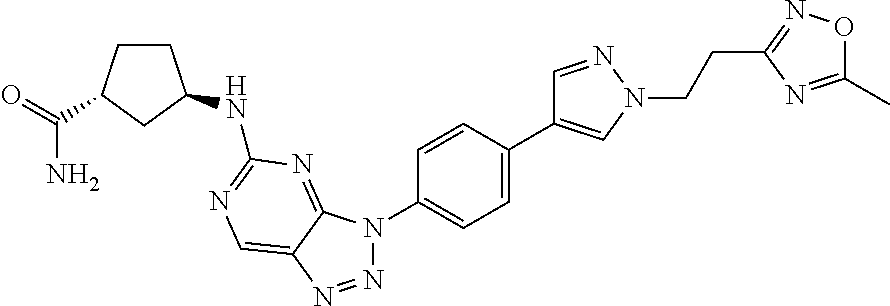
N1=NC2=CN=C(NC3CCC(C(=O)N)C3)N=C2N1C1=CC=C(C2=CN(CCC3=NOC(C)=N3)N=C2)C=C1
